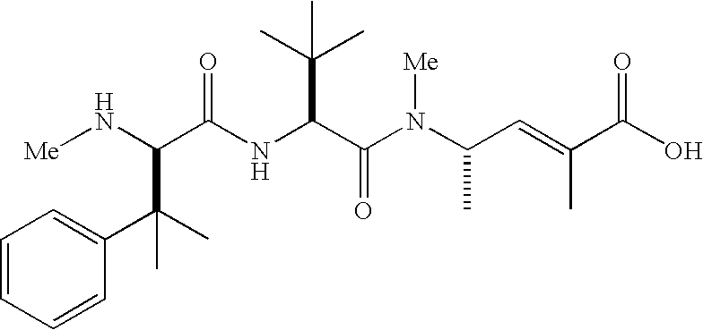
N(C(C(N(C(C=C(C(O)=O)C)C)[Me])=O)C(C)(C)C)C(=O)C(N[Me])C(C)(C1=CC=CC=C1)C
